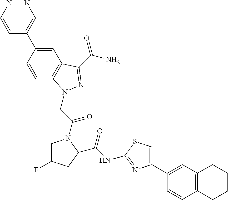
N1=NC=CC(C2=CC3=C(C=C2)N(CC(=O)N2CC(F)CC2C(NC2=NC(C4=CC5=C(C=C4)CCCC5)=CS2)=O)N=C3C(N)=O)=C1
